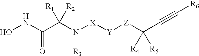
ONC(C(N([X][Y][Z]C(C#C[R6])([R5])[R4])[R3])([R2])[R1])=O
